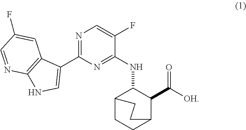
C12CCC(C(C([OH])=O)C1NC1=NC(C3=CNC4=C3C=C(F)C=N4)=NC=C1F)CC2
